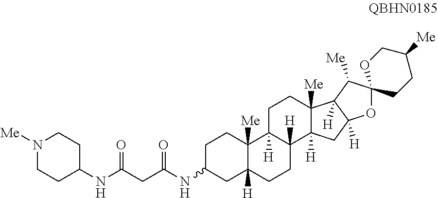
C1C(NC(CC(NC2CCN([Me])CC2)=O)=O)CC2([H])C([Me])(C1)C1([H])C([H])(CC2)C2([H])C([Me])(CC1)C1([H])C([H])(C2)OC2(C1[Me])CCC([Me])CO2
